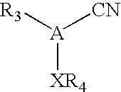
[A]([XR4])([R3])[CN]
